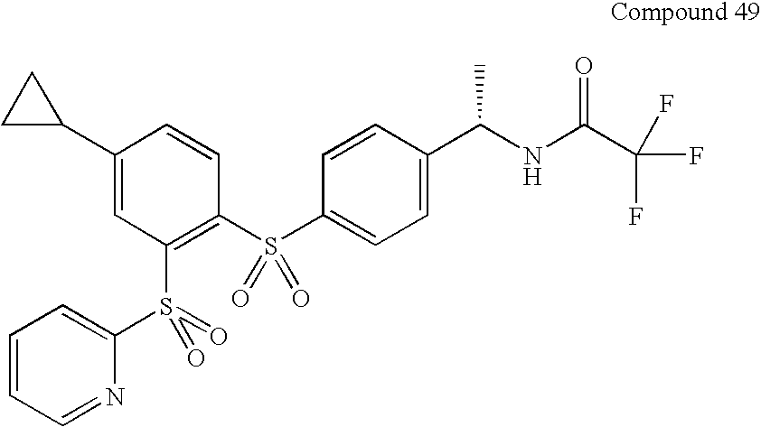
C1(C2CC2)=CC(S(C2=CC=CC=N2)(=O)=O)=C(S(C2=CC=C(C(NC(C(F)(F)F)=O)C)C=C2)(=O)=O)C=C1
